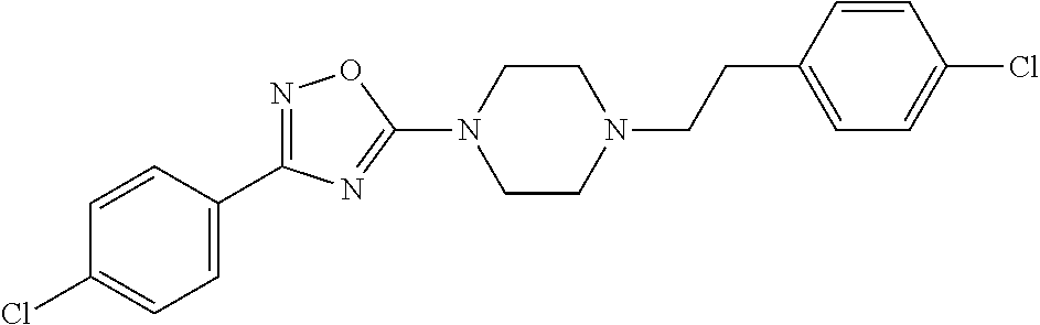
N1=C(C2=CC=C(Cl)C=C2)N=C(N2CCN(CCC3=CC=C(Cl)C=C3)CC2)O1
